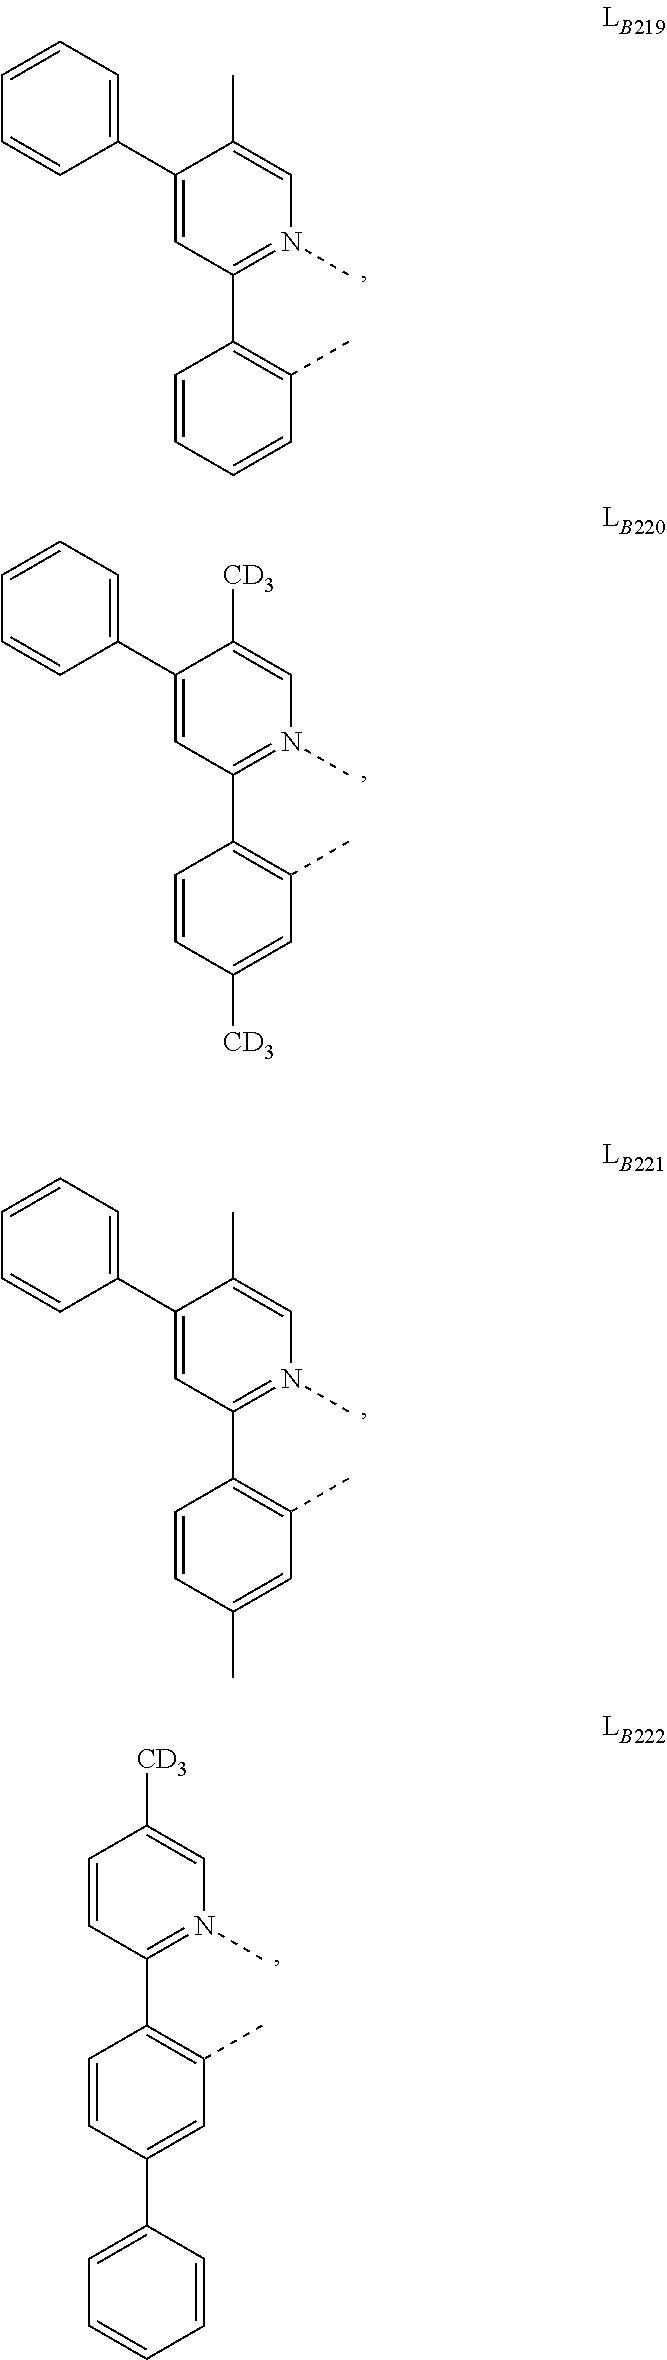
C1(C2=C(C)C=CC=C2)=N(C)C=C(C)C(C2=CC=CC=C2)=C1.C1(C2=C(C)C=C([CD3])C=C2)=N(C)C=C([CD3])C(C2=CC=CC=C2)=C1.C1(C2=C(C)C=C(C)C=C2)=N(C)C=C(C)C(C2=CC=CC=C2)=C1.C1(C2=C(C)C=C(C3=CC=CC=C3)C=C2)=N(C)C=C([CD3])C=C1
